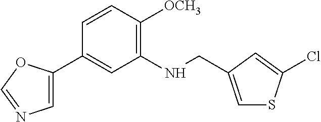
C1=CC([OCH3])=C(NCC2=CSC(Cl)=C2)C=C1C1=CN=CO1
